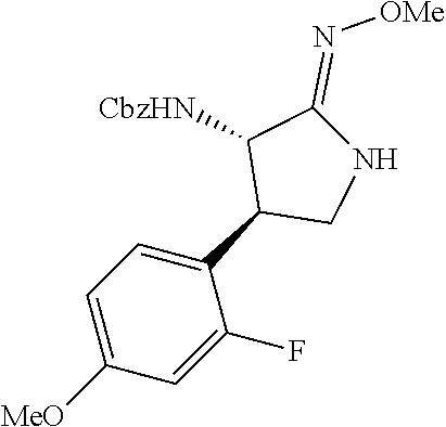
C1=C([MeO])C=C(F)C(C2CNC(=N[OMe])C2[CbzHN])=C1
